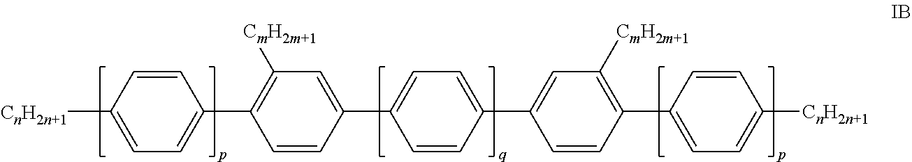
[CnH2n+1]C1=CC=C(C2=C([CmH2m+1])C=C(C3=CC=C(C4=CC([CmH2m+1])=C(C5=CC=C([CnH2n+1])C=C5)C=C4)C=C3)C=C2)C=C1
